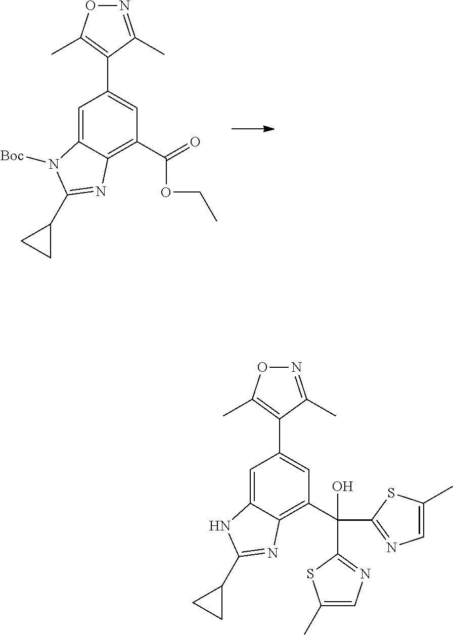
C1=C2C(=C(C(=O)OCC)C=C1C1=C(C)ON=C1C)N=C(C1CC1)N2[Boc].C1=C2C(=C(C(C3=NC=C(C)S3)(C3=NC=C(C)S3)O)C=C1C1=C(C)ON=C1C)N=C(C1CC1)N2
